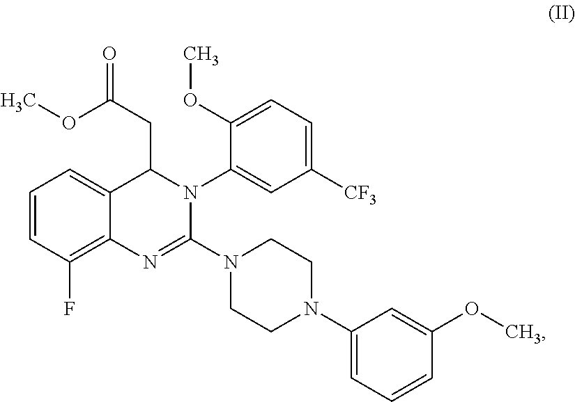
C1=CC(F)=C2C(=C1)C(CC(OC)=O)N(C1=CC([CF3])=CC=C1OC)C(N1CCN(C3=CC=CC(OC)=C3)CC1)=N2
